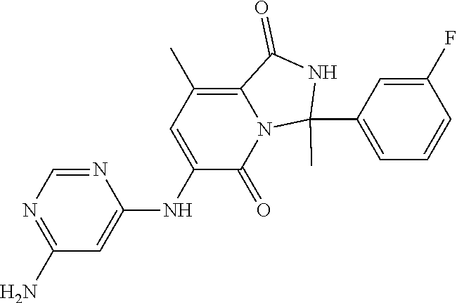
N1=CN=C(N)C=C1NC1=CC(C)=C2N(C1=O)C(C)(C1=CC=CC(F)=C1)NC2=O
